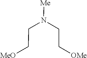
C(CN(CC[MeO])[Me])[OMe]
